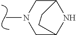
C1C2NC(CN1C)CC2
